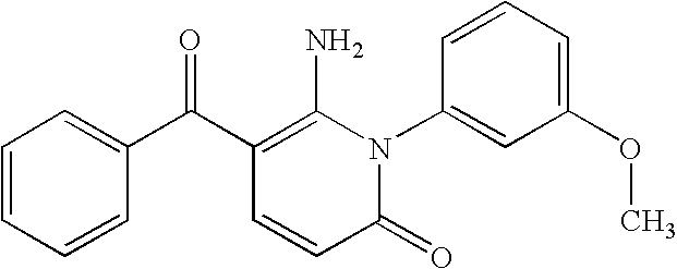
C1(=O)N(C2=CC(OC)=CC=C2)C(N)=C(C(C2=CC=CC=C2)=O)C=C1
